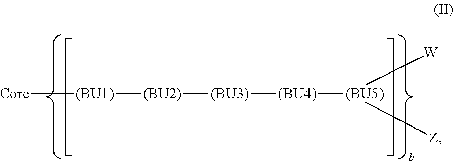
[(BU1)]([(BU2)][(BU3)][(BU4)][(BU5)]([W])[Z])[Core]
